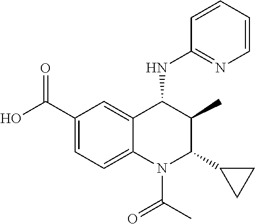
C1(C(=O)O)=CC=C2C(=C1)C(NC1=NC=CC=C1)C(C)C(C1CC1)N2C(C)=O
